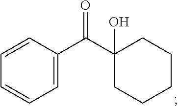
C1=CC(C(C2(O)CCCCC2)=O)=CC=C1
